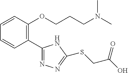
C1(C2=C(OCCCN(C)C)C=CC=C2)=NN=C(SCC(=O)O)N1
